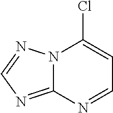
ClC1=CC=NC2=NC=NN12
